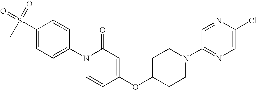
C1(S(=O)(C)=O)=CC=C(N2C=CC(OC3CCN(C4=NC=C(Cl)N=C4)CC3)=CC2=O)C=C1
